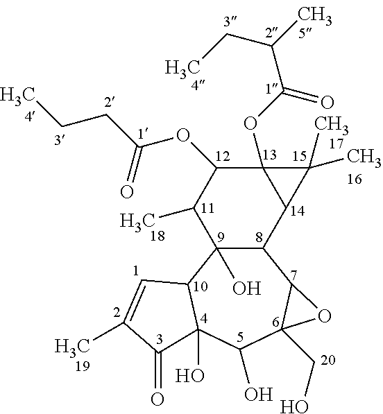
C12C(O)(C3C(O)(C(O)C4(CO)C1O4)C(=O)C(C)=C3)C(C)C(OC(CCC)=O)C1(OC(C(CC)C)=O)C2C1(C)C
